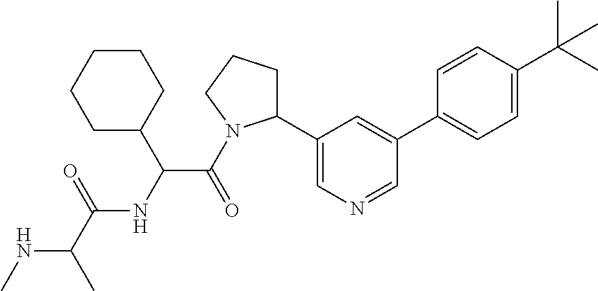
N(C(C)C(=O)NC(C(=O)N1C(C2=CN=CC(C3=CC=C(C(C)(C)C)C=C3)=C2)CCC1)C1CCCCC1)C
